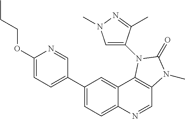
C1(C2=CC=C(OCCC)N=C2)=CC=C2C(=C1)C1=C(C=N2)N(C)C(=O)N1C1=CN(C)N=C1C
